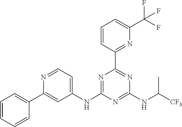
N1=CC=C(NC2=NC(C3=NC(C(F)(F)F)=CC=C3)=NC(NC([CF3])C)=N2)C=C1C1=CC=CC=C1
